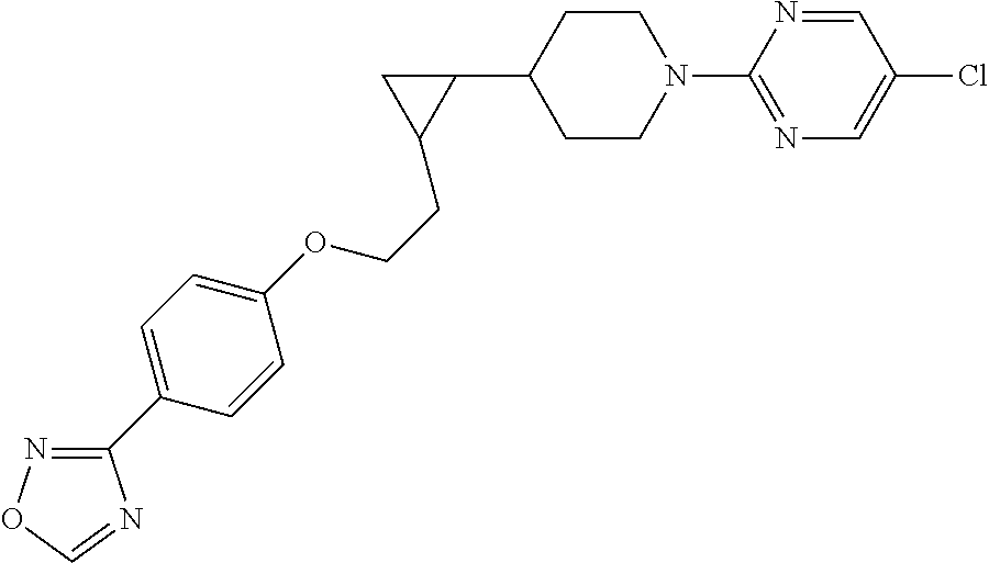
C1CN(C2=NC=C(Cl)C=N2)CCC1C1CC1CCOC1=CC=C(C2=NOC=N2)C=C1
